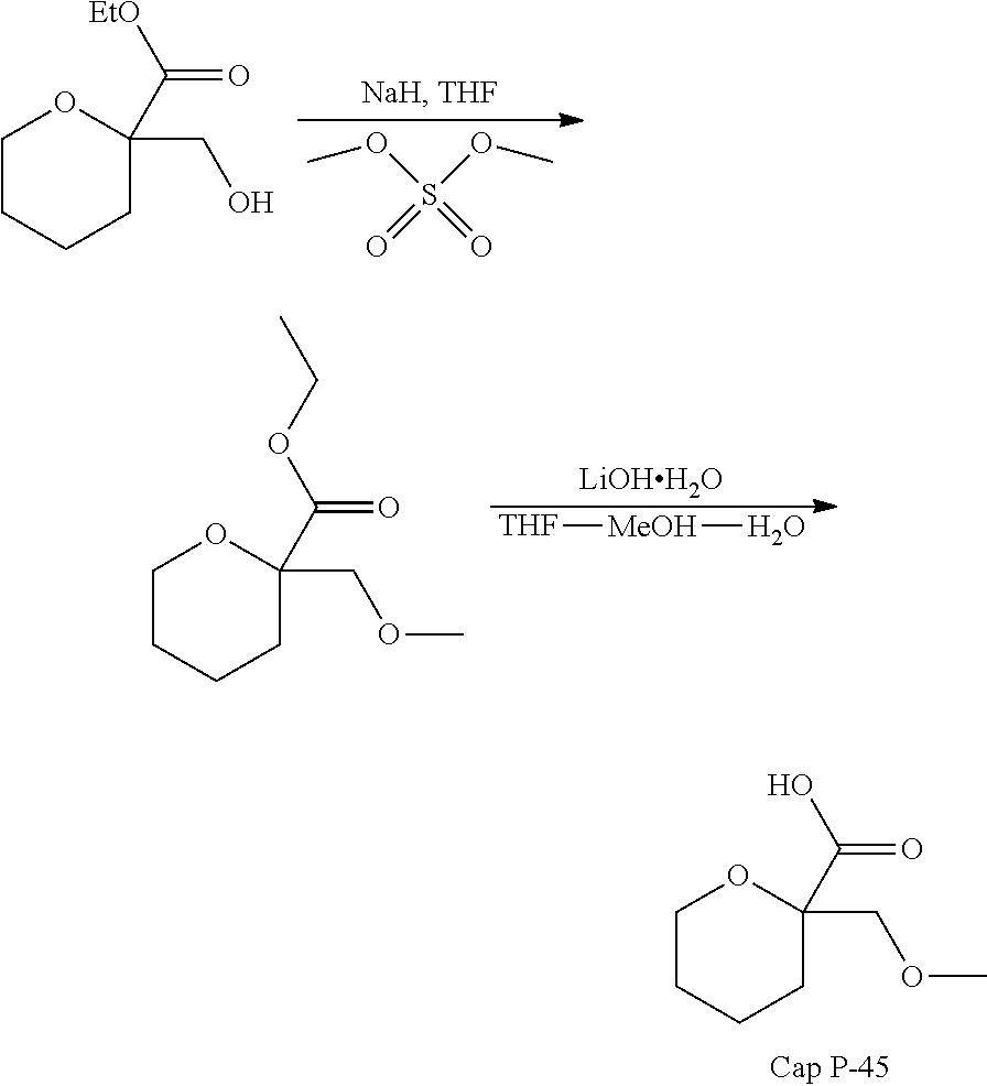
C1CCCC(C(O)=O)(COC)O1.C1CCCC(C([EtO])=O)(CO)O1.O(S(=O)(OC)=O)C.[LiOHH2O].[THF][MeOH]O.C1CCCC(C(OCC)=O)(COC)O1
